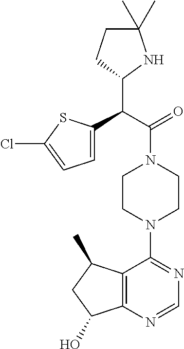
C(C(=O)N1CCN(C2=NC=NC3=C2C(C)CC3O)CC1)(C1NC(C)(C)CC1)C1=CC=C(Cl)S1
